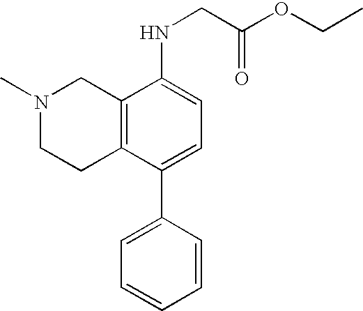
C12=C(C(C3=CC=CC=C3)=CC=C1NCC(OCC)=O)CCN(C)C2
